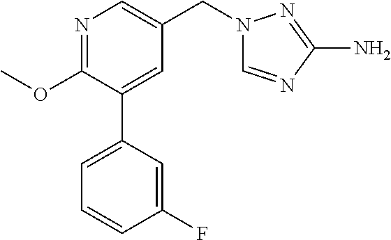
C1(OC)=NC=C(CN2C=NC(N)=N2)C=C1C1=CC=CC(F)=C1
